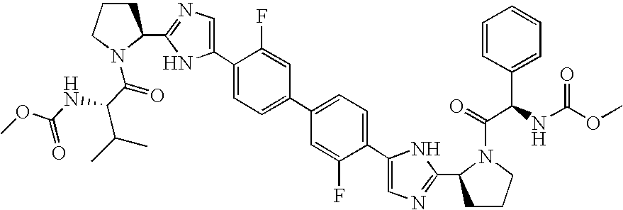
C1(C2=CN=C(C3CCCN3C(C(NC(OC)=O)C(C)C)=O)N2)=CC=C(C2=CC=C(C3=CN=C(C4CCCN4C(=O)C(C4=CC=CC=C4)NC(OC)=O)N3)C(F)=C2)C=C1F
